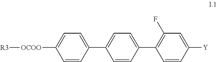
[R3][OCOO]C1=CC=C(C2=CC=C(C3=C(F)C=C([Y])C=C3)C=C2)C=C1
